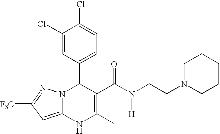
C1(Cl)=CC(C2N3C(=CC([F3C])=N3)NC(C)=C2C(N(CCN2CCCCC2)[H])=O)=CC=C1Cl
